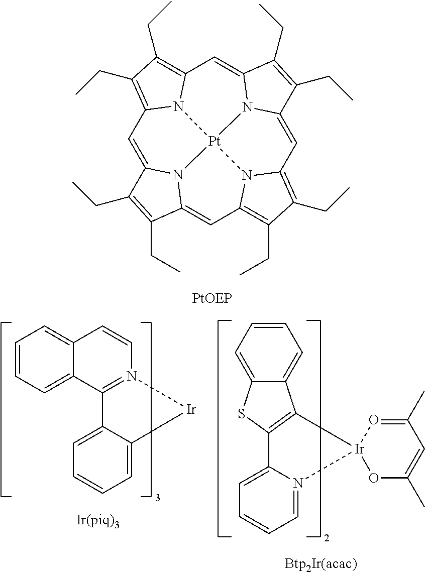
C1=C2N3C(=CC4=C(CC)C(CC)=C5C=C6N7C(=CC8=C(CC)C(CC)=C1N8[Pt]73N54)C(CC)=C6CC)C(CC)=C2CC.C1=CC=C2C(=C1)C=CN1=C2C2=CC=CC=C2[Ir]1.C12=CC=CC=C1C1=C(S2)C2=CC=CC=N2[Ir]12OC(C)=CC(C)=O2
